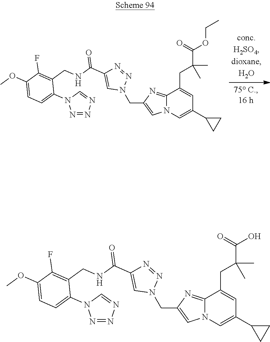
C12=NC(CN3N=NC(C(NCC4=C(F)C(OC)=CC=C4N4C=NN=N4)=O)=C3)=CN1C=C(C1CC1)C=C2CC(C(OCC)=O)(C)C.C12=NC(CN3N=NC(C(NCC4=C(F)C(OC)=CC=C4N4C=NN=N4)=O)=C3)=CN1C=C(C1CC1)C=C2CC(C(O)=O)(C)C
